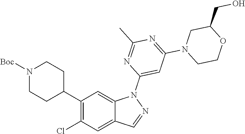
C1(C2CCN([Boc])CC2)=C(Cl)C=C2C(=C1)N(C1=CC(N3CC(CO)OCC3)=NC(C)=N1)N=C2
